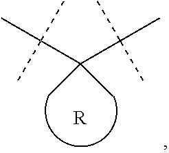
C(C(C(C)(C)C)(C)C)(C)(C)C.[R]
